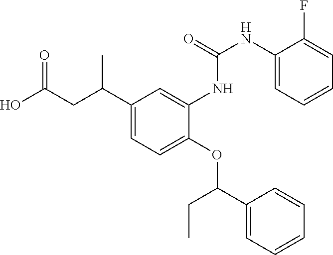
C1(C(CC(O)=O)C)=CC=C(OC(CC)C2=CC=CC=C2)C(NC(NC2=CC=CC=C2F)=O)=C1
